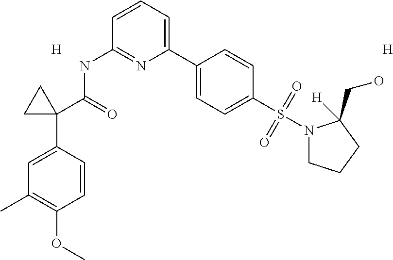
C1=C(C2(C(=O)NC3=NC(C4=CC=C(S(N5CCCC5([H])CO)(=O)=O)C=C4)=CC=C3)CC2)C=CC(OC)=C1C.[H].[H]
